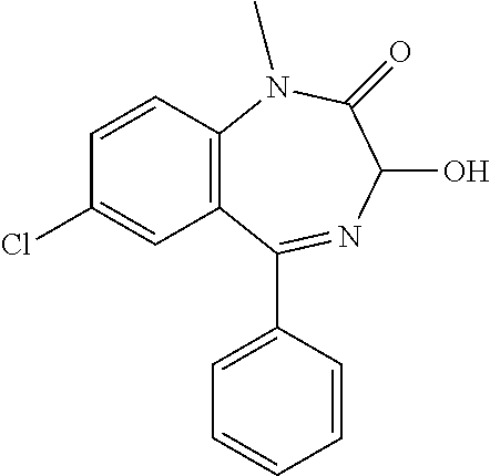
C1=CC2=C(C=C1Cl)C(C1=CC=CC=C1)=NC(O)C(=O)N2C
